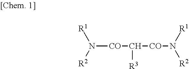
N([CO]C([CO]N([R2])[R1])[R3])([R1])[R2]
